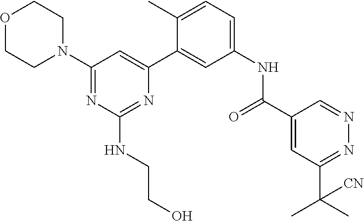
C1(N2CCOCC2)=NC(NCCO)=NC(C2=CC(NC(C3=CC(C([CN])(C)C)=NN=C3)=O)=CC=C2C)=C1
